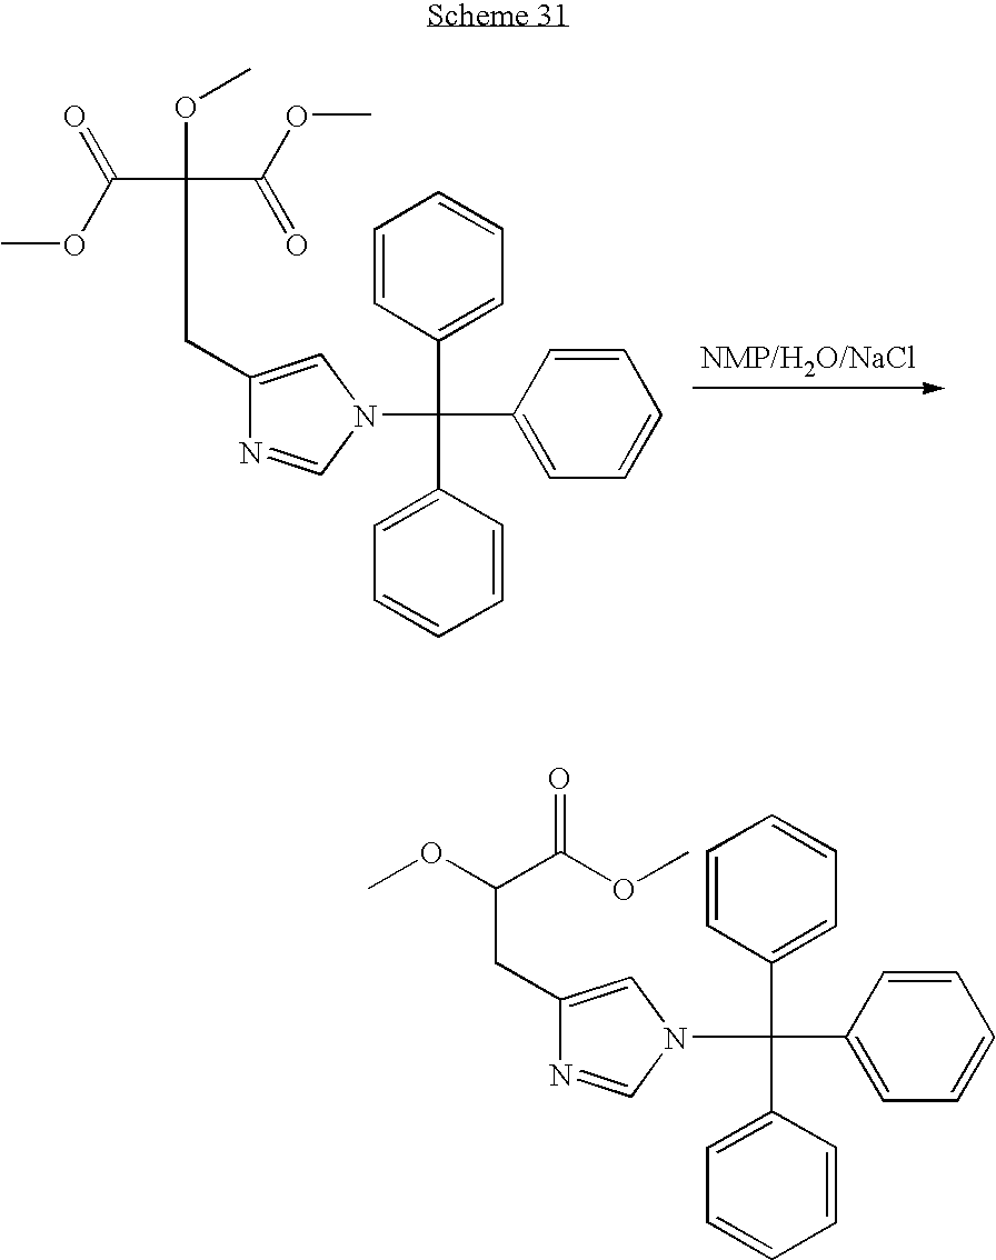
C(C(OC)(C(OC)=O)CC1=CN(C(C2=CC=CC=C2)(C2=CC=CC=C2)C2=CC=CC=C2)C=N1)(OC)=O.C(C1=CN(C(C2=CC=CC=C2)(C2=CC=CC=C2)C2=CC=CC=C2)C=N1)C(OC)C(OC)=O
